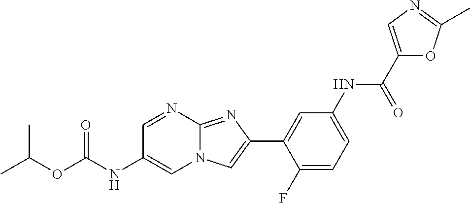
C1=NC2=NC(C3=CC(NC(C4=CN=C(C)O4)=O)=CC=C3F)=CN2C=C1NC(OC(C)C)=O
